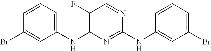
C1=CC(Br)=CC(NC2=C(F)C=NC(NC3=CC(Br)=CC=C3)=N2)=C1
